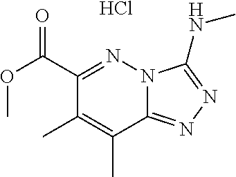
C(C1=NN2C(=NN=C2NC)C(C)=C1C)(OC)=O.Cl
